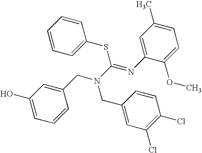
C1(O)=CC=CC(CN(C(=NC2=CC(C)=CC=C2OC)SC2=CC=CC=C2)CC2=CC(Cl)=C(Cl)C=C2)=C1
